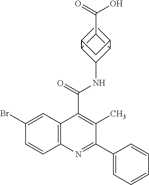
N(C(=O)C1=C(C)C(C2=CC=CC=C2)=NC2=C1C=C(Br)C=C2)C1C2C(C(=O)O)C1C1CC2C1
